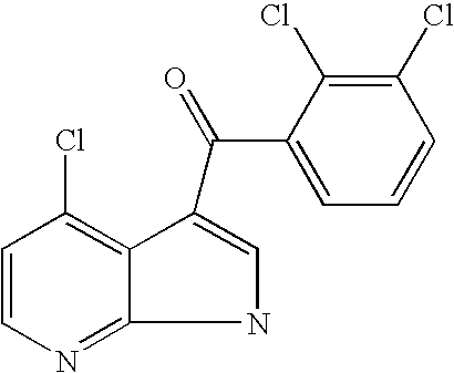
C1=CN=C2C(=C1Cl)C(C(C1=CC=CC(Cl)=C1Cl)=O)=CN2
